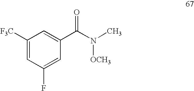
C1([F3C])=CC(F)=CC(C(N(C)[OCH3])=O)=C1
